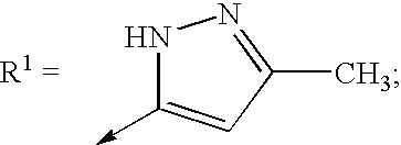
N1C(->C)=CC(C)=N1
